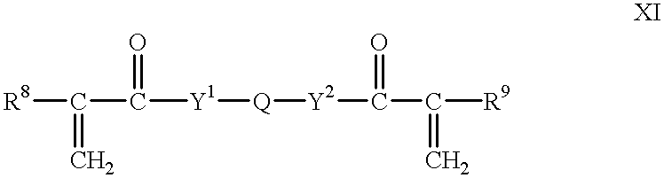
[R8]C(=C)C(=O)[Y1][Q][Y2]C(=O)C(=C)[R9]
